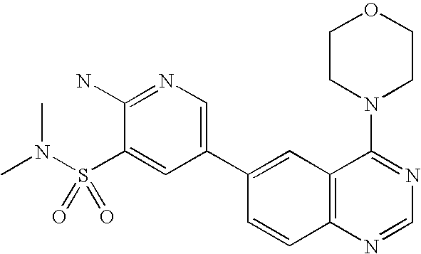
C1(N)=NC=C(C2=CC3=C(C=C2)N=CN=C3N2CCOCC2)C=C1S(N(C)C)(=O)=O
